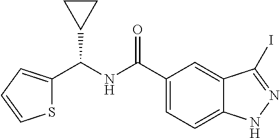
S1C(C(NC(=O)C2=CC=C3C(=C2)C(I)=NN3)C2CC2)=CC=C1
